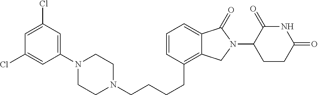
C(CC1=C2C(=CC=C1)C(=O)N(C1C(=O)NC(=O)CC1)C2)CCN1CCN(C2=CC(Cl)=CC(Cl)=C2)CC1
